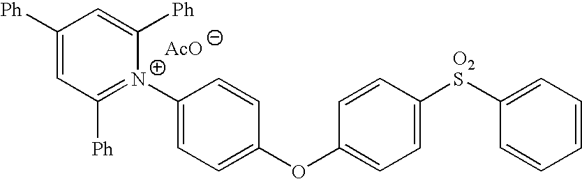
C1([Ph])=CC([Ph])=N(C2=CC=C(OC3=CC=C([O2S]C4=CC=CC=C4)C=C3)C=C2)C([Ph])=C1.[AcO]
